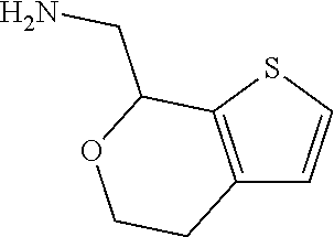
C12=C(SC=C1)C(CN)OCC2
